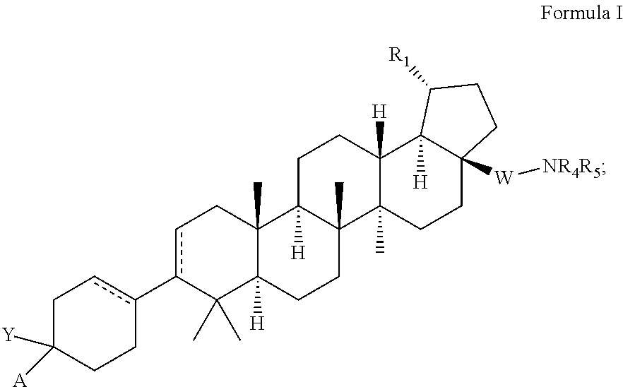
C1C([A])([Y])CCc(-c2cCC3(C)C([H])(C2(C)C)CCC2(C)C3([H])CCC3([H])C2(C)CCC2([W][NR4R5])C3([H])C([R1])CC2)c1
